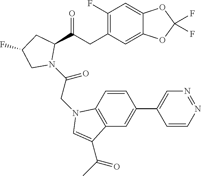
N1(C(CN2C3=C(C=C(C4=CN=NC=C4)C=C3)C(C(C)=O)=C2)=O)C(C(CC2=C(F)C=C3C(=C2)OC(F)(F)O3)=O)CC(F)C1
